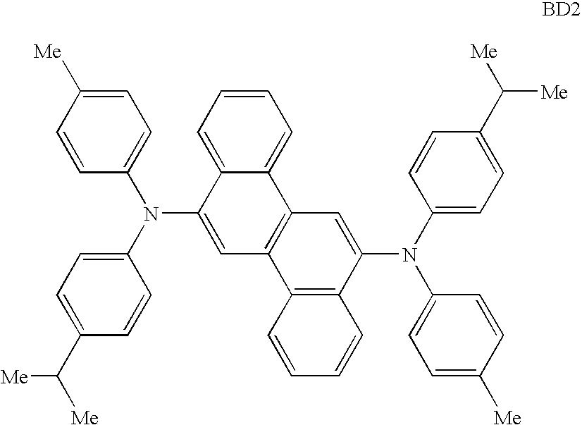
C1=CC(N(C2=CC3=C(C4=CC=CC=C24)C=C(N(C2=CC=C(C([Me])[Me])C=C2)C2=CC=C([Me])C=C2)C2=C3C=CC=C2)C2=CC=C(C([Me])[Me])C=C2)=CC=C1[Me]
